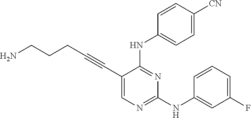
NCCCC#CC1=CN=C(NC2=CC(F)=CC=C2)N=C1NC1=CC=C([CN])C=C1
